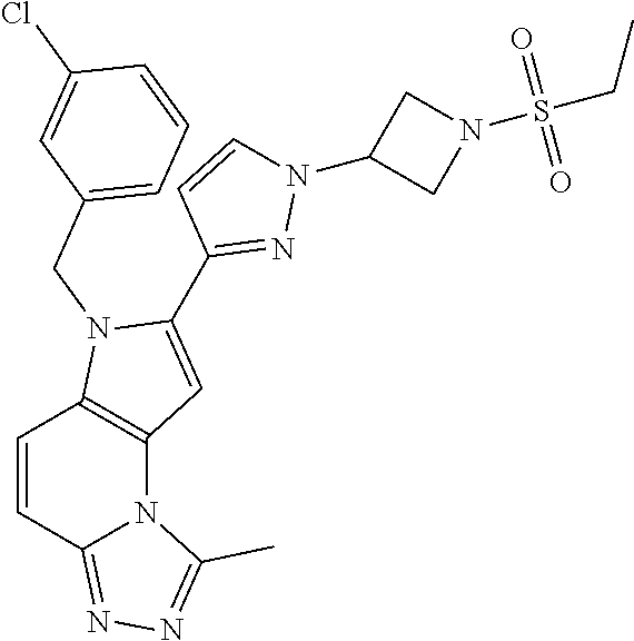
C1=CC2=NN=C(C)N2C2=C1N(CC1=CC=CC(Cl)=C1)C(C1=NN(C3CN(S(CC)(=O)=O)C3)C=C1)=C2
